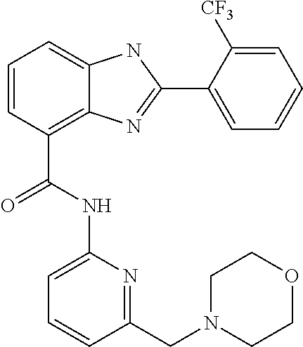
C1=CC(C(NC2=CC=CC(CN3CCOCC3)=N2)=O)=C2C(=C1)NC(C1=CC=CC=C1[CF3])=N2
